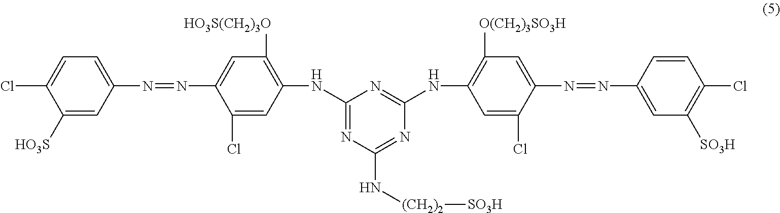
N(C1=C([HO3S(CH2)3O])C=C(N=NC2=CC=C(Cl)C([HO3S])=C2)C(Cl)=C1)C1=NC(N[(CH2)2][SO3H])=NC(NC2=C([O(CH2)3SO3H])C=C(N=NC3=CC([SO3H])=C(Cl)C=C3)C(Cl)=C2)=N1
